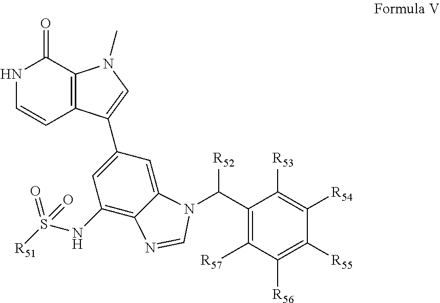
C1(=O)NC=CC2=C1N(C)C=C2C1=CC(NS(=O)([R51])=O)=C2C(=C1)N(C([R52])C1=C([R57])C([R56])=C([R55])C([R54])=C1[R53])C=N2
